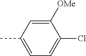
C1([OMe])=CC(C)=CC=C1Cl
